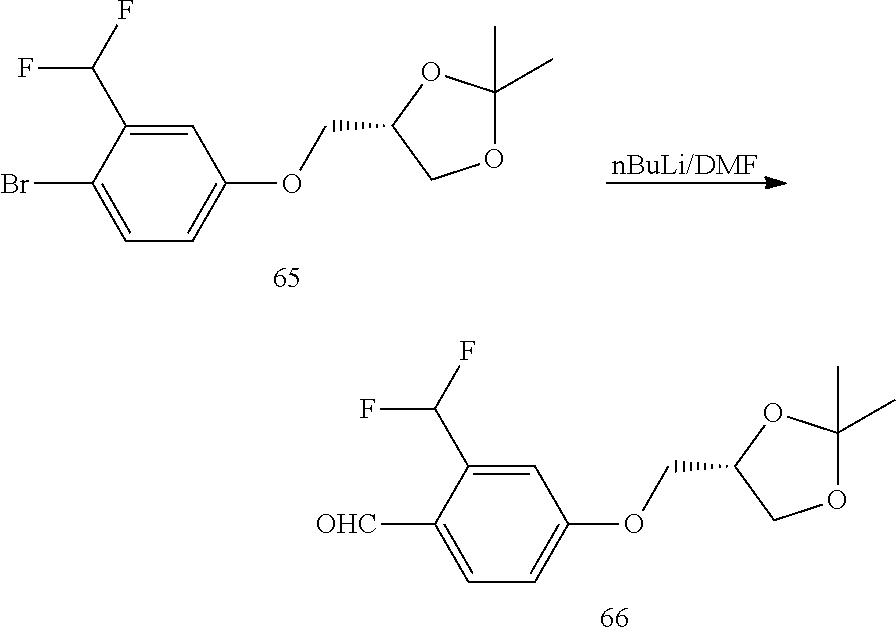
[nBuLi/DMF].C1(C(F)F)=CC(OCC2COC(C)(C)O2)=CC=C1Br.C1(C(F)F)=CC(OCC2COC(C)(C)O2)=CC=C1[OHC]
